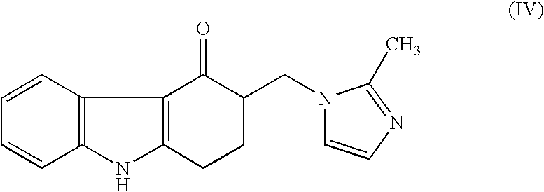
C12=C(C=CC=C1)C1=C(N2)CCC(CN2C=CN=C2C)C1=O
